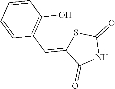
N1C(=O)SC(=CC2=C(O)C=CC=C2)C1=O
